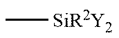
C[SiR2Y2]
